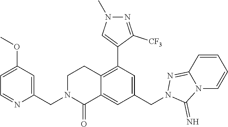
C1(OC)=CC=NC(CN2C(=O)C3=CC(CN4N=C5C=CC=CN5C4=N)=CC(C4=CN(C)N=C4[CF3])=C3CC2)=C1
